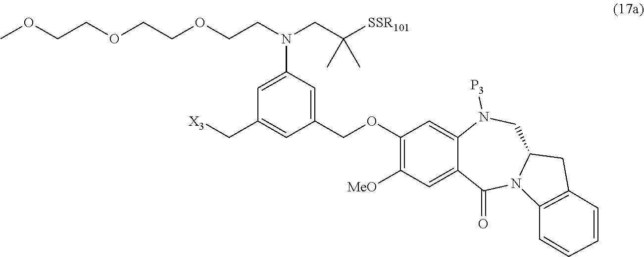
C1(COC2=C([MeO])C=C3C(=C2)N([P3])CC2N(C3=O)C3=C(C2)C=CC=C3)=CC(N(CCOCCOCCOC)CC([SSR101])(C)C)=CC(C[X3])=C1
